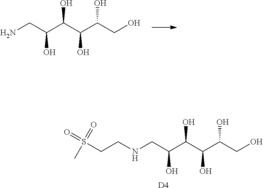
OCC(C(C(C(CN)O)O)O)O.[D4].OCC(C(C(C(CNCCS(=O)(=O)C)O)O)O)O
